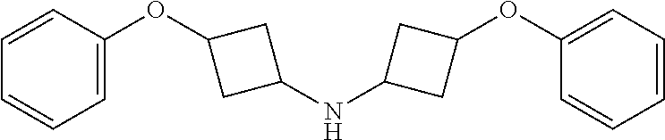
C1=CC(OC2CC(NC3CC(OC4=CC=CC=C4)C3)C2)=CC=C1
